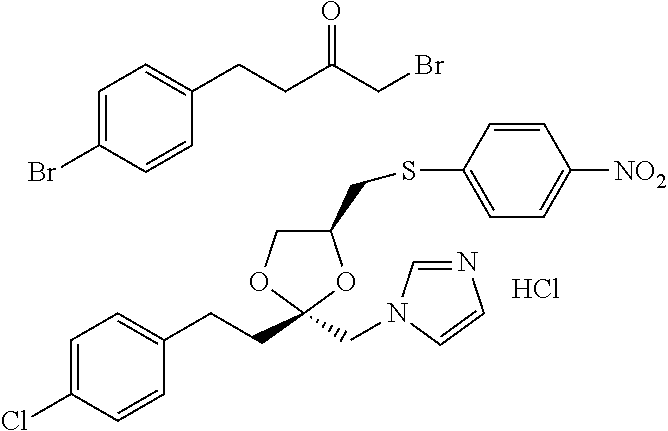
C1=C(Cl)C=CC(CCC2(CN3C=NC=C3)OC(CSC3=CC=C([NO2])C=C3)CO2)=C1.Cl.C1=C(Br)C=CC(CCC(CBr)=O)=C1
